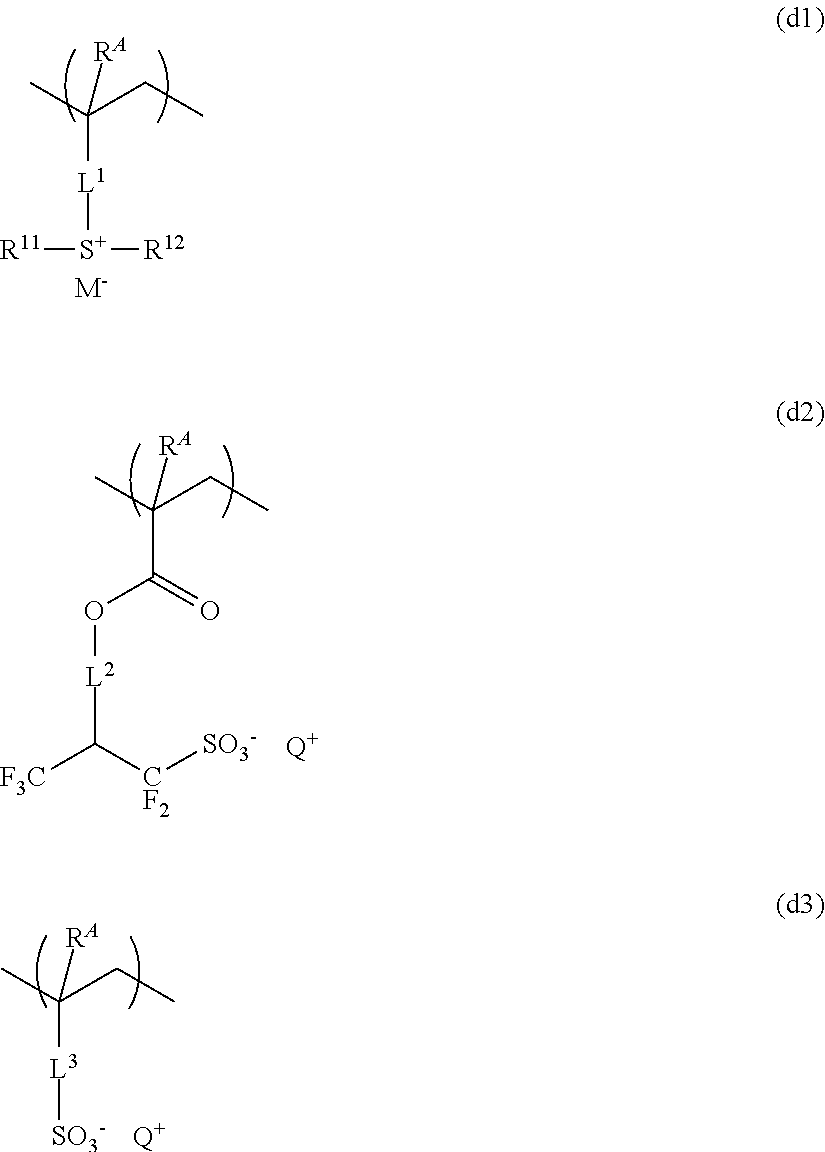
[S+]([L1]C(CC)(C)[RA])([R11])[R12].[M-].C(C(CC)(C)[RA])(=O)O[L2]C([F3C])[CF2][SO3-].[Q+].[L3](C(CC)(C)[RA])[SO3-].[Q+]
